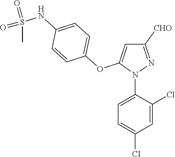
N1(C2=CC=C(Cl)C=C2Cl)N=C([CHO])C=C1OC1=CC=C(NS(C)(=O)=O)C=C1
